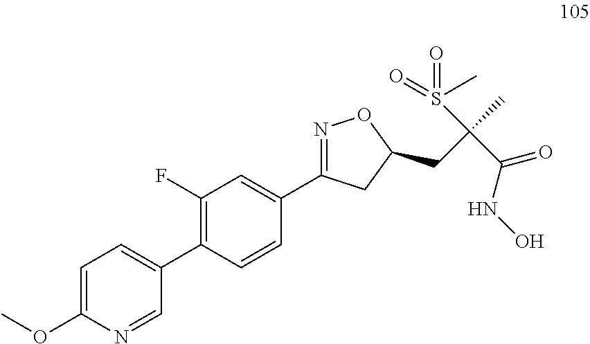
C1(F)=C(C2=CC=C(OC)N=C2)C=CC(C2=NOC(CC(C(NO)=O)(S(=O)(C)=O)C)C2)=C1
